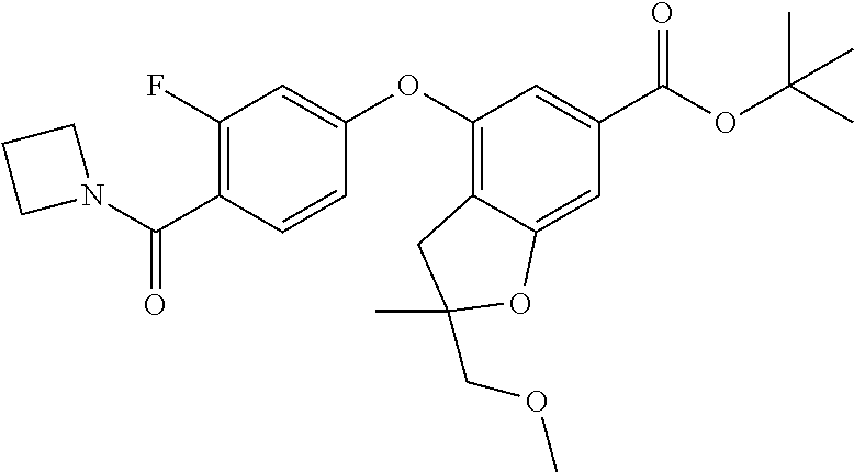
C1(F)=C(C(N2CCC2)=O)C=CC(OC2=C3C(=CC(C(OC(C)(C)C)=O)=C2)OC(COC)(C)C3)=C1
